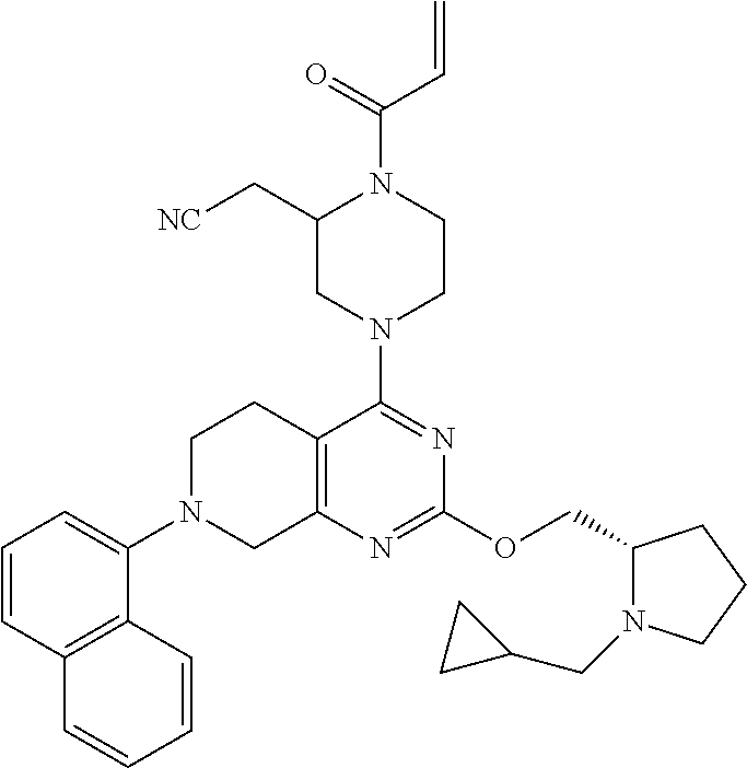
N1(C2=CC=CC3=C2C=CC=C3)CC2=C(CC1)C(N1CCN(C(=O)C=C)C(C[NC])C1)=NC(OCC1N(CC3CC3)CCC1)=N2
